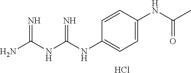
NC(NC(NC1=CC=C(NC(=O)C)C=C1)=N)=N.Cl
